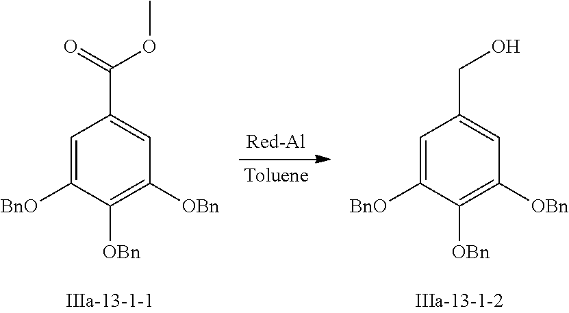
C1=C([BnO])C([OBn])=C([OBn])C=C1CO.C1=C([BnO])C([OBn])=C([OBn])C=C1C(=O)OC.[Toluene]
